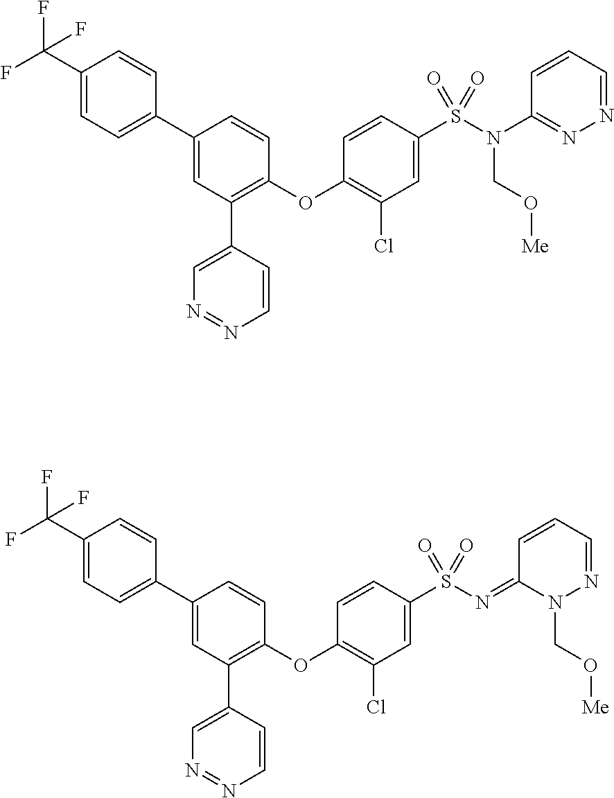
C1(C2=CC=C(C(F)(F)F)C=C2)=CC(C2=CN=NC=C2)=C(OC2=C(Cl)C=C(S(N(C3=NN=CC=C3)CO[Me])(=O)=O)C=C2)C=C1.C1(C2=CC=C(C(F)(F)F)C=C2)=CC(C2=CN=NC=C2)=C(OC2=C(Cl)C=C(S(N=C3C=CC=NN3CO[Me])(=O)=O)C=C2)C=C1
